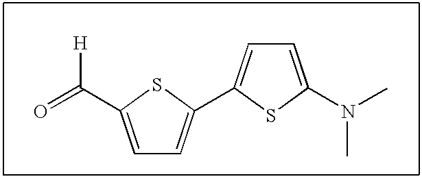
C1=C(C(=O)[H])SC(C2=CC=C(N(C)C)S2)=C1
